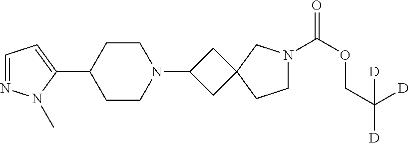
C1=NN(C)C(C2CCN(C3CC4(C3)CCN(C(OCC([D])([D])[D])=O)C4)CC2)=C1
